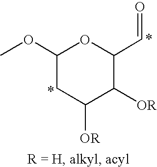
C1(OC)CC([OR])C([OR])C(C=O)O1
